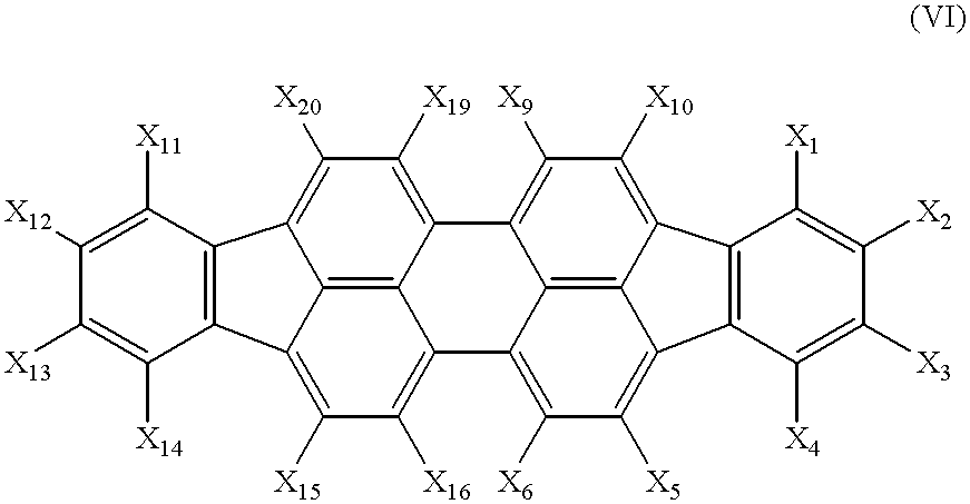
C12=C3C4=C([X10])C([X9])=C1C1=C([X19])C([X20])=C5C6=C1C(=C([X16])C([X15])=C6C1=C5C([X11])=C([X12])C([X13])=C1[X14])C2=C([X6])C([X5])=C3C1=C4C([X1])=C([X2])C([X3])=C1[X4]
